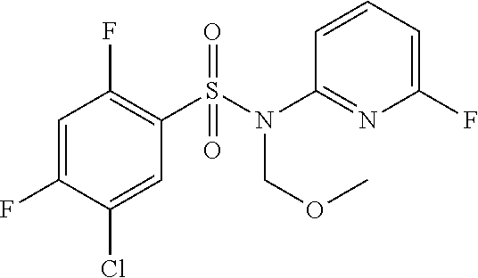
C1=C(Cl)C(F)=CC(F)=C1S(N(COC)C1=NC(F)=CC=C1)(=O)=O
